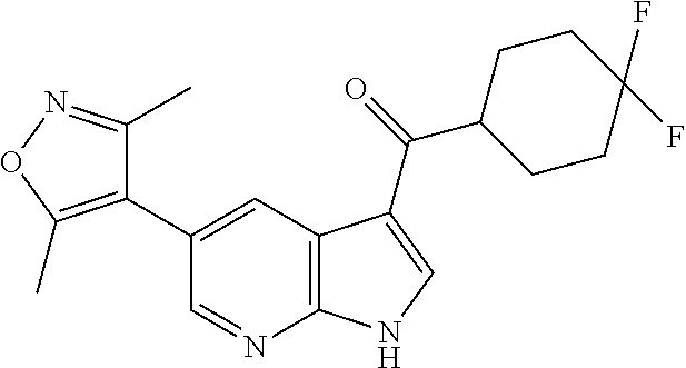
C1(C2=C(C)ON=C2C)=CC2=C(N=C1)NC=C2C(C1CCC(F)(F)CC1)=O
